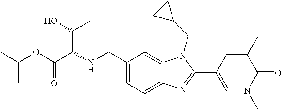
N(CC1=CC=C2C(=C1)N(CC1CC1)C(C1=CN(C)C(=O)C(C)=C1)=N2)C(C(OC(C)C)=O)C(O)C
